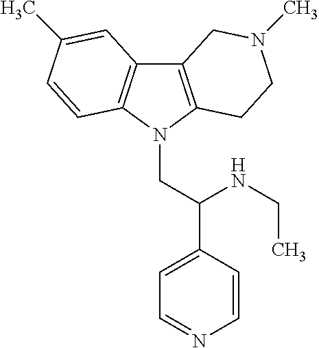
C12=C(N(CC(C3=CC=NC=C3)NCC)C3=C1C=C(C)C=C3)CCN(C)C2
